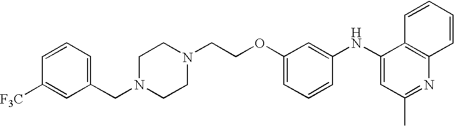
N1(CC2=CC=CC([F3C])=C2)CCN(CCOC2=CC=CC(NC3=CC(C)=NC4=C3C=CC=C4)=C2)CC1
